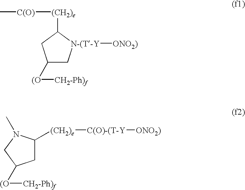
C[C(O)][(CH2)e]C1CC([(O][CH2-Ph)f])C[N-(T-Y]1[ONO2)].C1C([(CH2)e][C(O)-(T-Y][ONO2)])N(C)CC1[(O][CH2-Ph)f]
